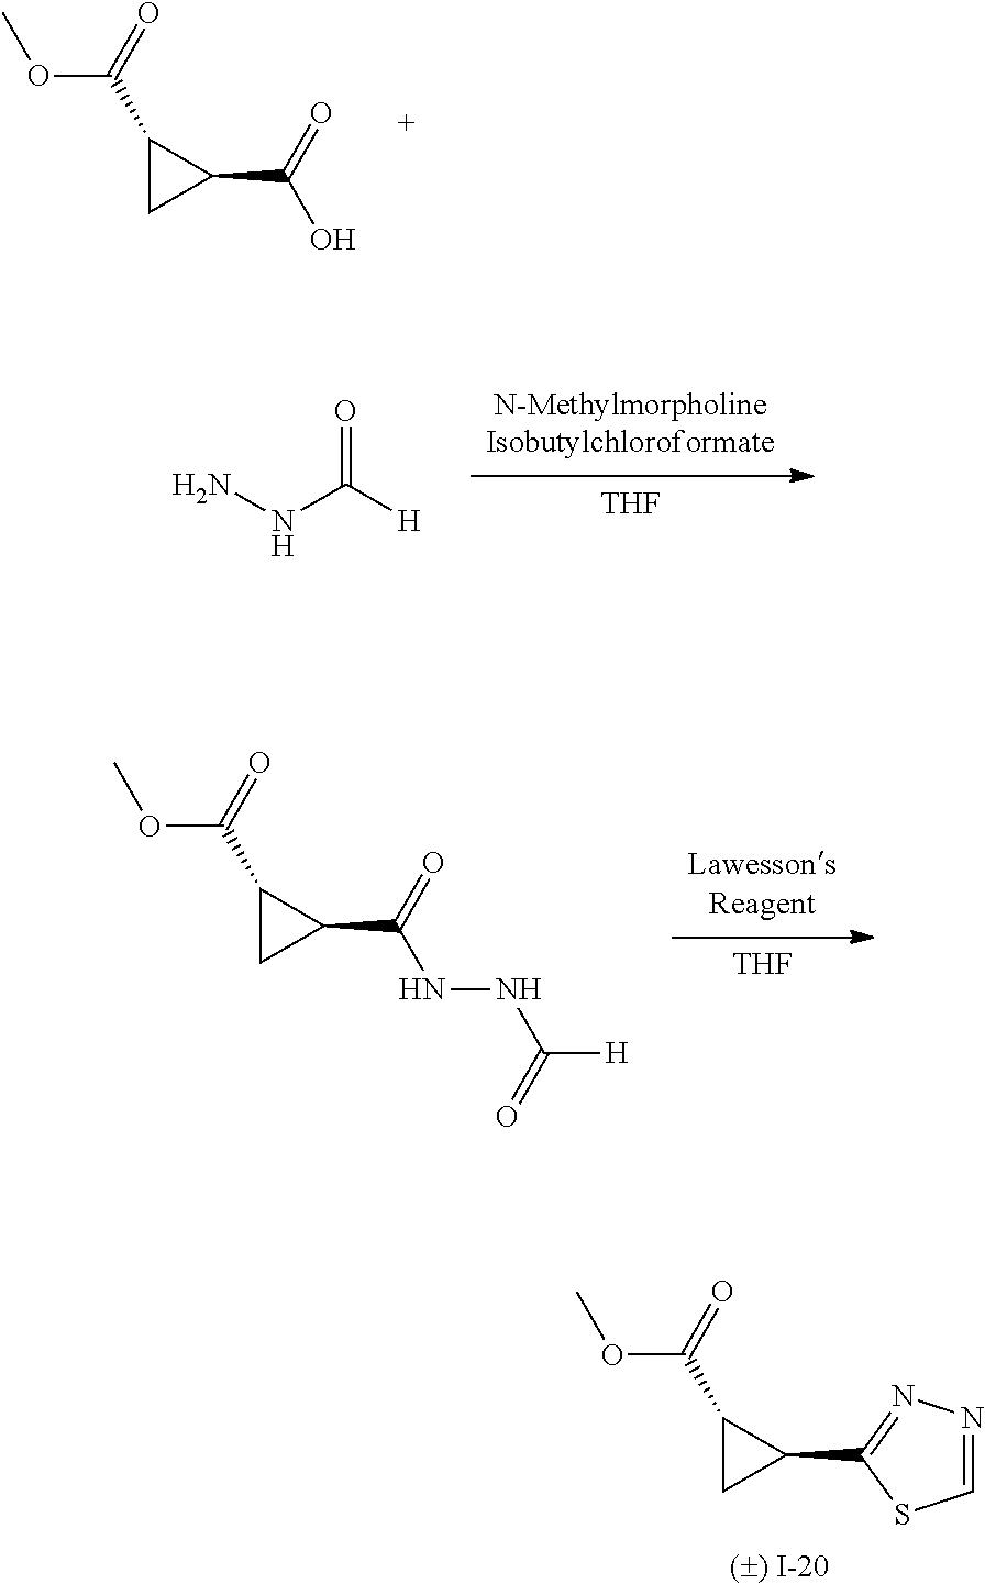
[() I-20].C1=NN=C(C2C(C(OC)=O)C2)S1.C(C1C(C(OC)=O)C1)(O)=O.[N-MethylmorpholineIsobutylchloroformate].[THF].NNC([H])=O.[LawessonsReagent].[THF].C(C1C(C(OC)=O)C1)(NNC(=O)[H])=O
